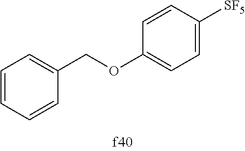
C1=CC=CC(COC2=CC=C([SF5])C=C2)=C1
